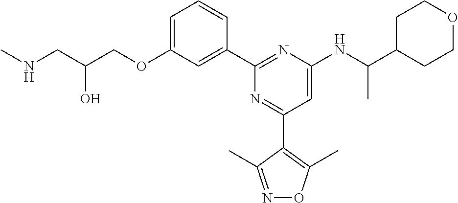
C1=C(OCC(CNC)O)C=C(C2=NC(NC(C3CCOCC3)C)=CC(C3=C(C)ON=C3C)=N2)C=C1
